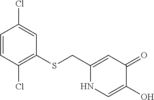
C1(CSC2=C(Cl)C=CC(Cl)=C2)=CC(=O)C(O)=CN1
